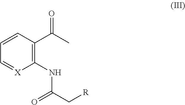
C1=CC(C(C)=O)=C(NC(C[R])=O)[X]=C1
